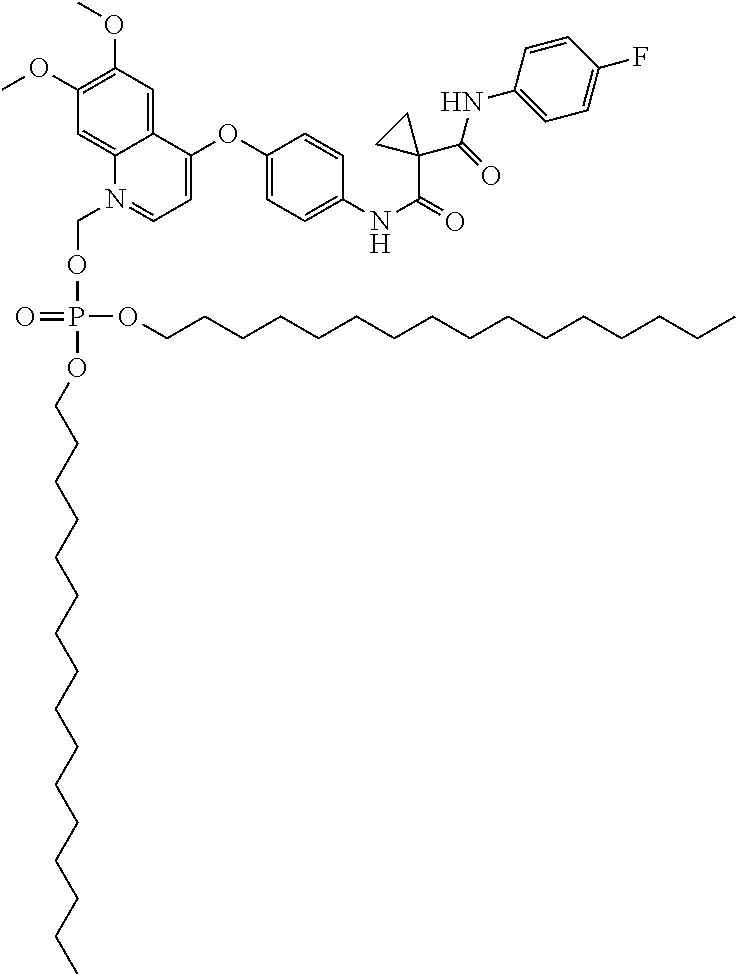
C1(OC)=C(OC)C=C2C(=C1)N(COP(OCCCCCCCCCCCCCCCC)(OCCCCCCCCCCCCCCCC)=O)=CC=C2OC1=CC=C(NC(=O)C2(C(=O)NC3=CC=C(F)C=C3)CC2)C=C1
